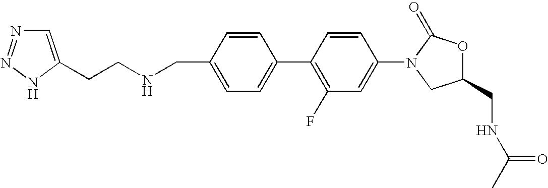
C1=C(CNCCC2=CN=NN2)C=CC(C2=C(F)C=C(N3CC(CNC(C)=O)OC3=O)C=C2)=C1
